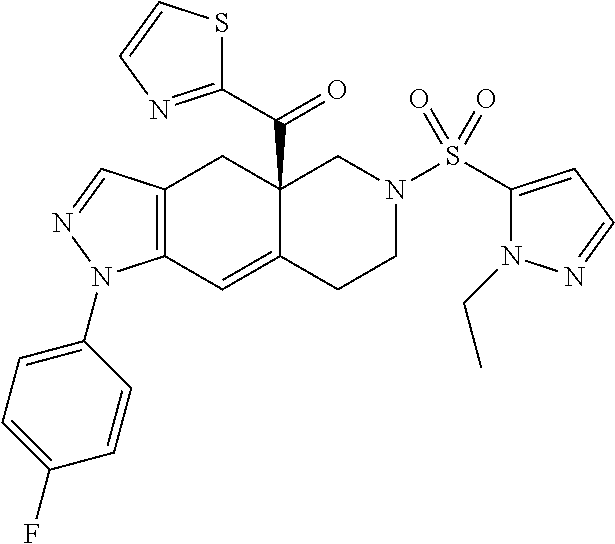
C12(C(C3=NC=CS3)=O)C(=CC3=C(C1)C=NN3C1=CC=C(F)C=C1)CCN(S(C1=CC=NN1CC)(=O)=O)C2
